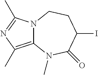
N12C(=C(C)N=C1C)N(C)C(=O)C(I)CC2
